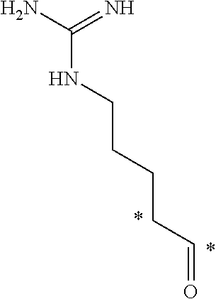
C(CCC=O)CNC(N)=N
